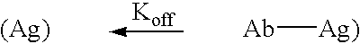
[(Ag)].[Ab][Ag)]
